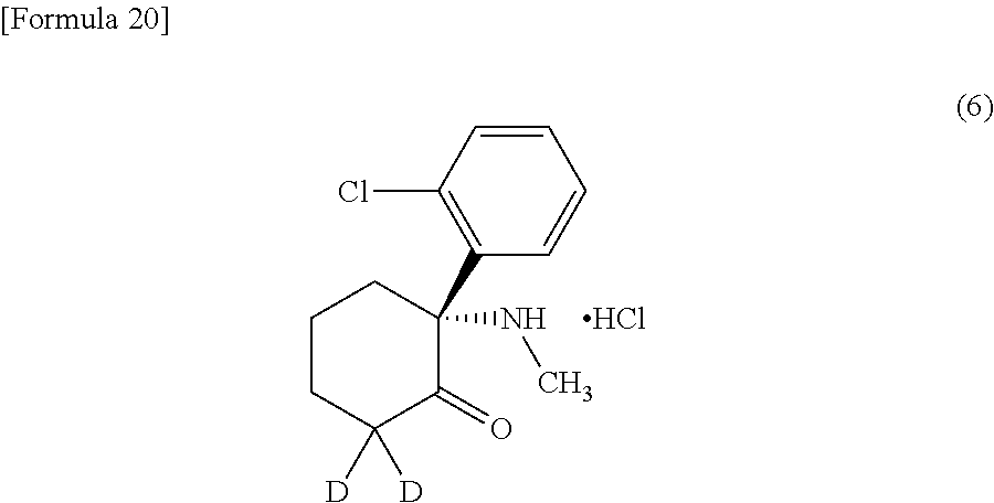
C1=CC(C2(NC)C(=O)C([D])([D])CCC2)=C(Cl)C=C1.Cl
